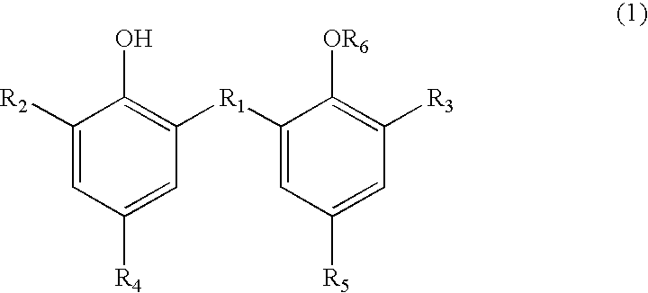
C1([R2])=CC([R4])=CC([R1]C2=CC([R5])=CC([R3])=C2[OR6])=C1O
